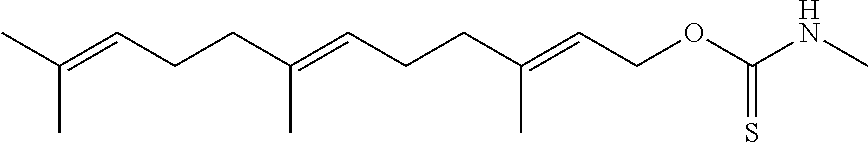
C(C=C(CCC=C(CCC=C(C)C)C)C)OC(NC)=S
